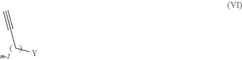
[Y]CC#C
